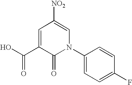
OC(C1=CC([NO2])=CN(C2=CC=C(F)C=C2)C1=O)=O
